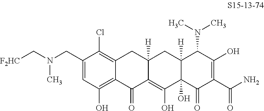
C(C1=CC(O)=C2C(=C1Cl)CC1([H])C(=C(O)C3(O)C([H])(C1)C(N(C)C)C(O)=C(C(N)=O)C3=O)C2=O)N(C[F2HC])C
